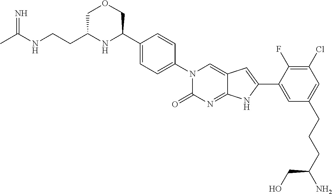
CC(NCCC1NC(C2=CC=C(N3C(=O)N=C4C(=C3)C=C(C3=CC(CCCC(N)CO)=CC(Cl)=C3F)N4)C=C2)COC1)=N
